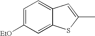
C1(C)=CC2=CC=C([EtO])C=C2S1
